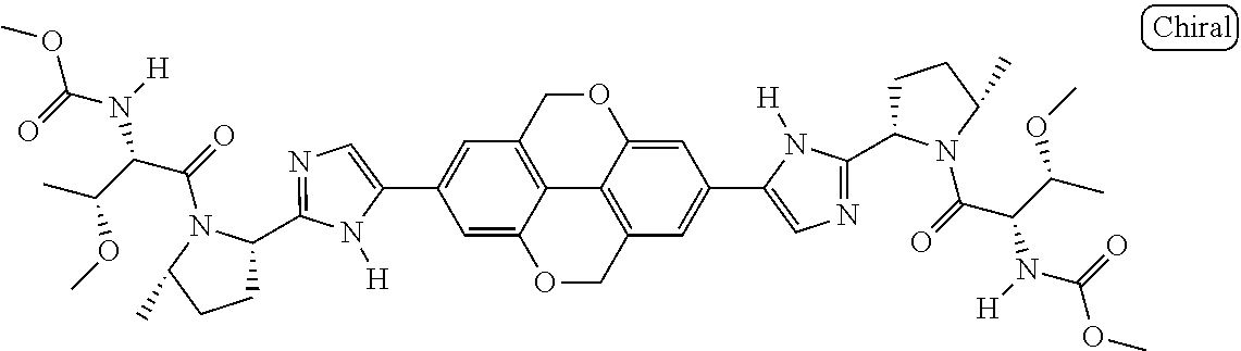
C1=C(C2=CC3=C4C5=C(C=C(C6=CN=C(C7CCC(C)N7C(=O)C(C(C)OC)N(C(=O)OC)[H])N6[H])C=C5OC3)COC4=C2)N([H])C(C2CCC(C)N2C(=O)C(C(C)OC)N(C(=O)OC)[H])=N1
